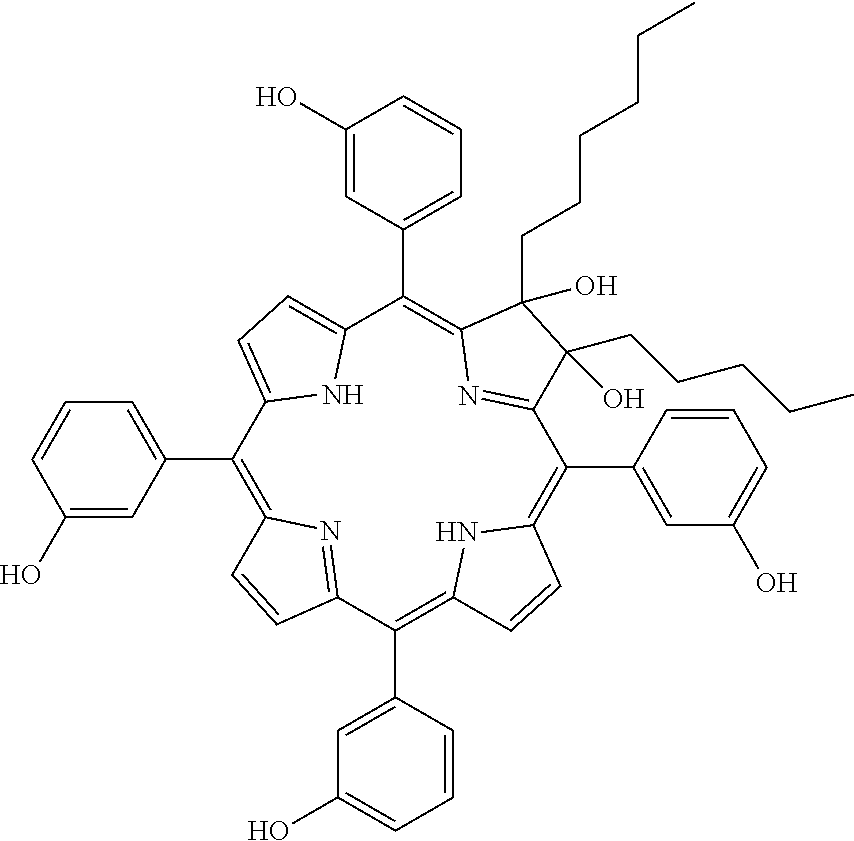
C1(C2=CC=CC(O)=C2)=C2N=C(C(C3=CC(O)=CC=C3)=C3NC(=C(C4=CC(O)=CC=C4)C4=NC(=C(C5=CC=CC(O)=C5)C5=CC=C1N5)C(CCCCCC)(O)C4(CCCCC)O)C=C3)C=C2
